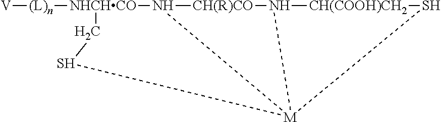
[V][(L)n][NHCHCO]1N2[CH(R)CO]N3[CH(COOH)CH2]S[M]23SC1
